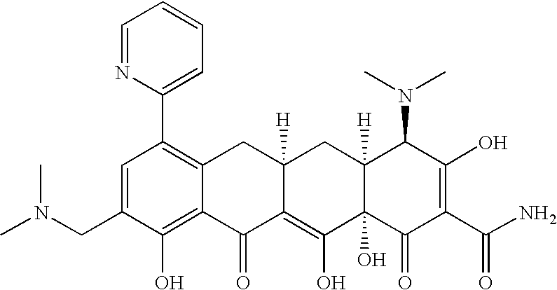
N(CC1=CC(C2=CC=CC=N2)=C2C(=C1O)C(=O)C1=C(O)C3(O)C([H])(CC1([H])C2)C(N(C)C)C(O)=C(C(N)=O)C3=O)(C)C
